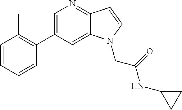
C1=C(C2=C(C)C=CC=C2)C=C2C(=N1)C=CN2CC(NC1CC1)=O
